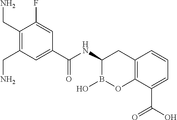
C12=C(C(C(O)=O)=CC=C1)OB(O)C(NC(=O)C1=CC(CN)=C(CN)C(F)=C1)C2
